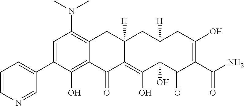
C1=C(C2=CC=CN=C2)C(O)=C2C(=C1N(C)C)CC1([H])C(=C(O)C3(O)C([H])(C1)CC(O)=C(C(=O)N)C3=O)C2=O
